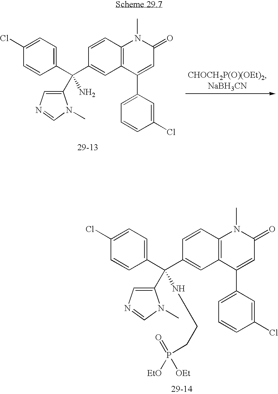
C1(C(C2=CC3=C(C=C2)N(C)C(=O)C=C3C2=CC=CC(Cl)=C2)(C2=CN=CN2C)NCCP(=O)([OEt])[EtO])=CC=C(Cl)C=C1.C1(C(C2=CC3=C(C=C2)N(C)C(=O)C=C3C2=CC=CC(Cl)=C2)(C2=CN=CN2C)N)=CC=C(Cl)C=C1
